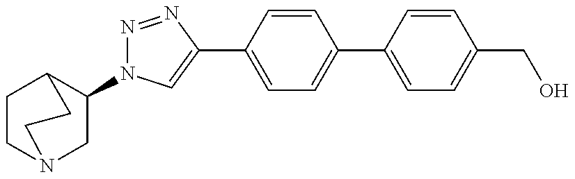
C1(N2N=NC(C3=CC=C(C4=CC=C(CO)C=C4)C=C3)=C2)CN2CCC1CC2
